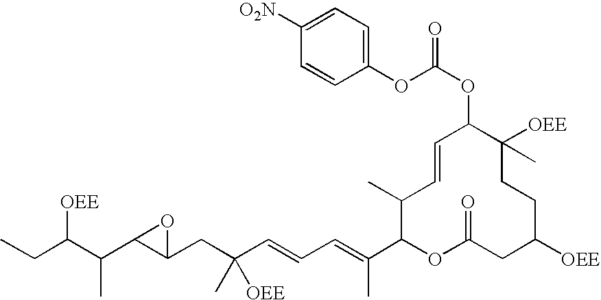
[OEE]C(C(C)C1C(CC([OEE])(C)C=CC=C(C)C2OC(=O)CC([OEE])CCC(C)([OEE])C(OC(OC3=CC=C([O2N])C=C3)=O)C=CC2C)O1)CC
